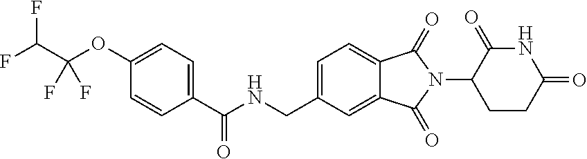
C(NCC1=CC=C2C(=C1)C(=O)N(C1CCC(=O)NC1=O)C2=O)(=O)C1=CC=C(OC(C(F)F)(F)F)C=C1
